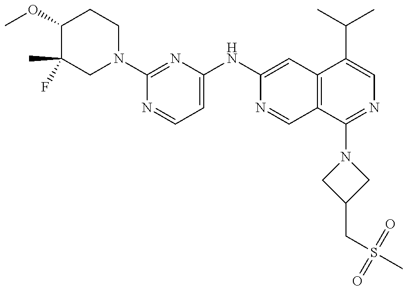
C1(OC)C(F)(C)CN(C2=NC(NC3=CC4=C(C=N3)C(N3CC(CS(C)(=O)=O)C3)=NC=C4C(C)C)=CC=N2)CC1
